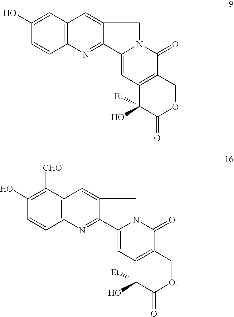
C1(O)=CC2=C(C=C1)N=C1C(=C2)CN2C1=CC1=C(C2=O)COC(=O)C1([Et])O.C1(O)=C([CHO])C2=C(C=C1)N=C1C(=C2)CN2C1=CC1=C(C2=O)COC(=O)C1([Et])O
